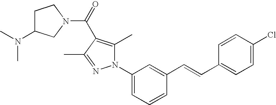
N1(C2=CC=CC(C=CC3=CC=C(Cl)C=C3)=C2)C(C)=C(C(=O)N2CC(N(C)C)CC2)C(C)=N1
